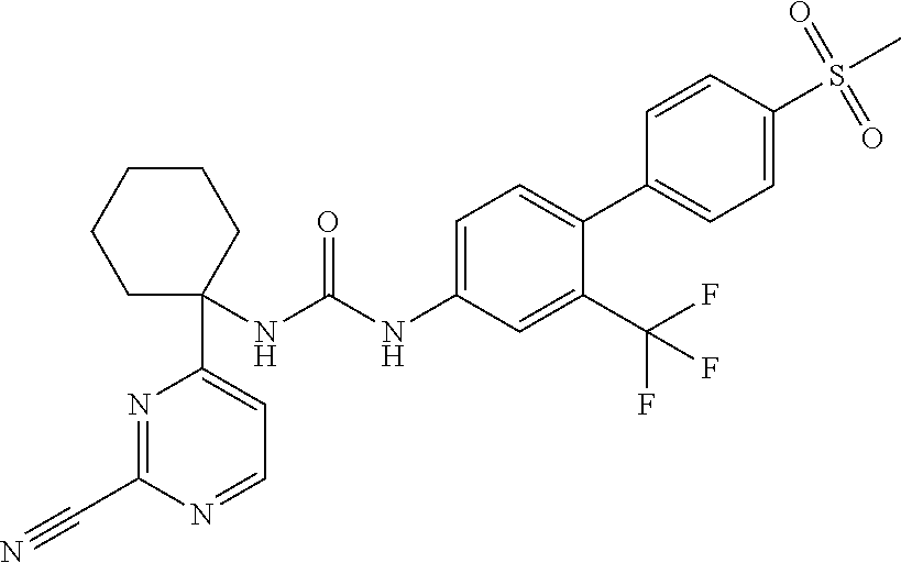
C1=C(NC(NC2(C3=CC=NC(C#N)=N3)CCCCC2)=O)C=C(C(F)(F)F)C(C2=CC=C(S(C)(=O)=O)C=C2)=C1
